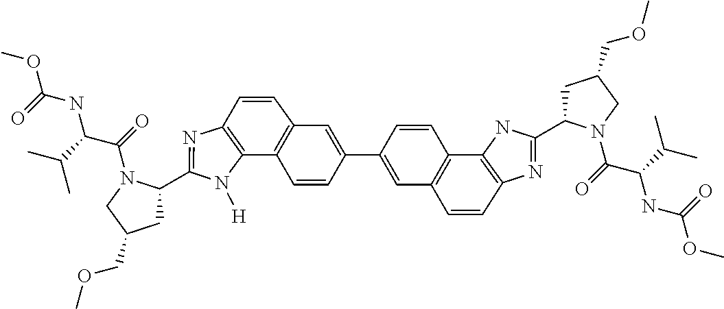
C12=C(N=C(C3CC(COC)CN3C(=O)C(C(C)C)NC(=O)OC)N1[H])C=CC1=C2C=CC(C2=CC3=C(C4=C(N=C(C5CC(COC)CN5C(=O)C(C(C)C)NC(=O)OC)N4)C=C3)C=C2)=C1
